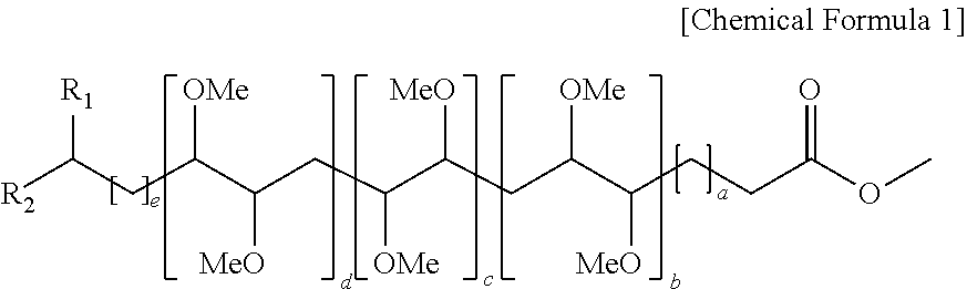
[R2]C(CC(C(CC(C(CC(C(CCC(OC)=O)[MeO])[OMe])[MeO])[OMe])[MeO])[OMe])[R1]
